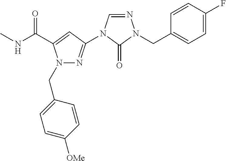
CNC(=O)C1=CC(N2C=NN(CC3=CC=C(F)C=C3)C2=O)=NN1CC1=CC=C([OMe])C=C1
